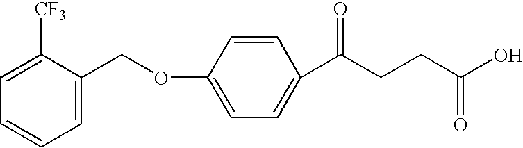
C1=C([CF3])C(COC2=CC=C(C(CCC(O)=O)=O)C=C2)=CC=C1
